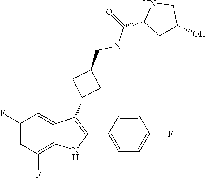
C1(C(=O)NCC2CC(C3=C(C4=CC=C(F)C=C4)NC4=C(F)C=C(F)C=C34)C2)CC(O)CN1
